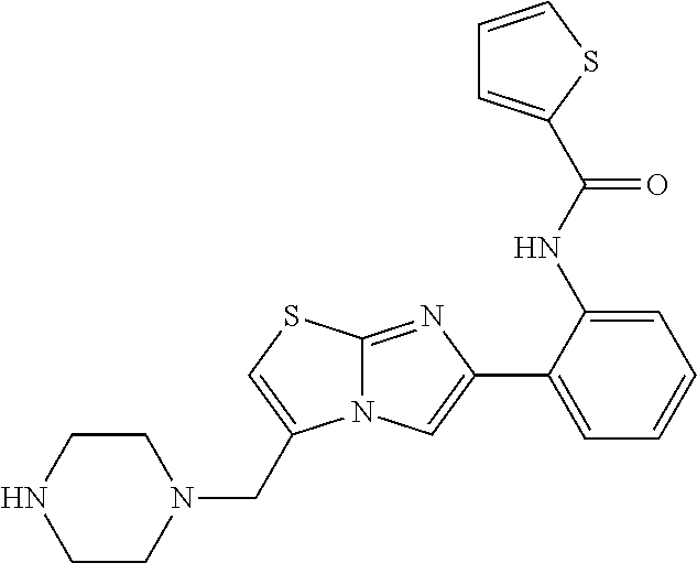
C1(NC(=O)C2=CC=CS2)=CC=CC=C1C1=CN2C(=N1)SC=C2CN1CCNCC1
